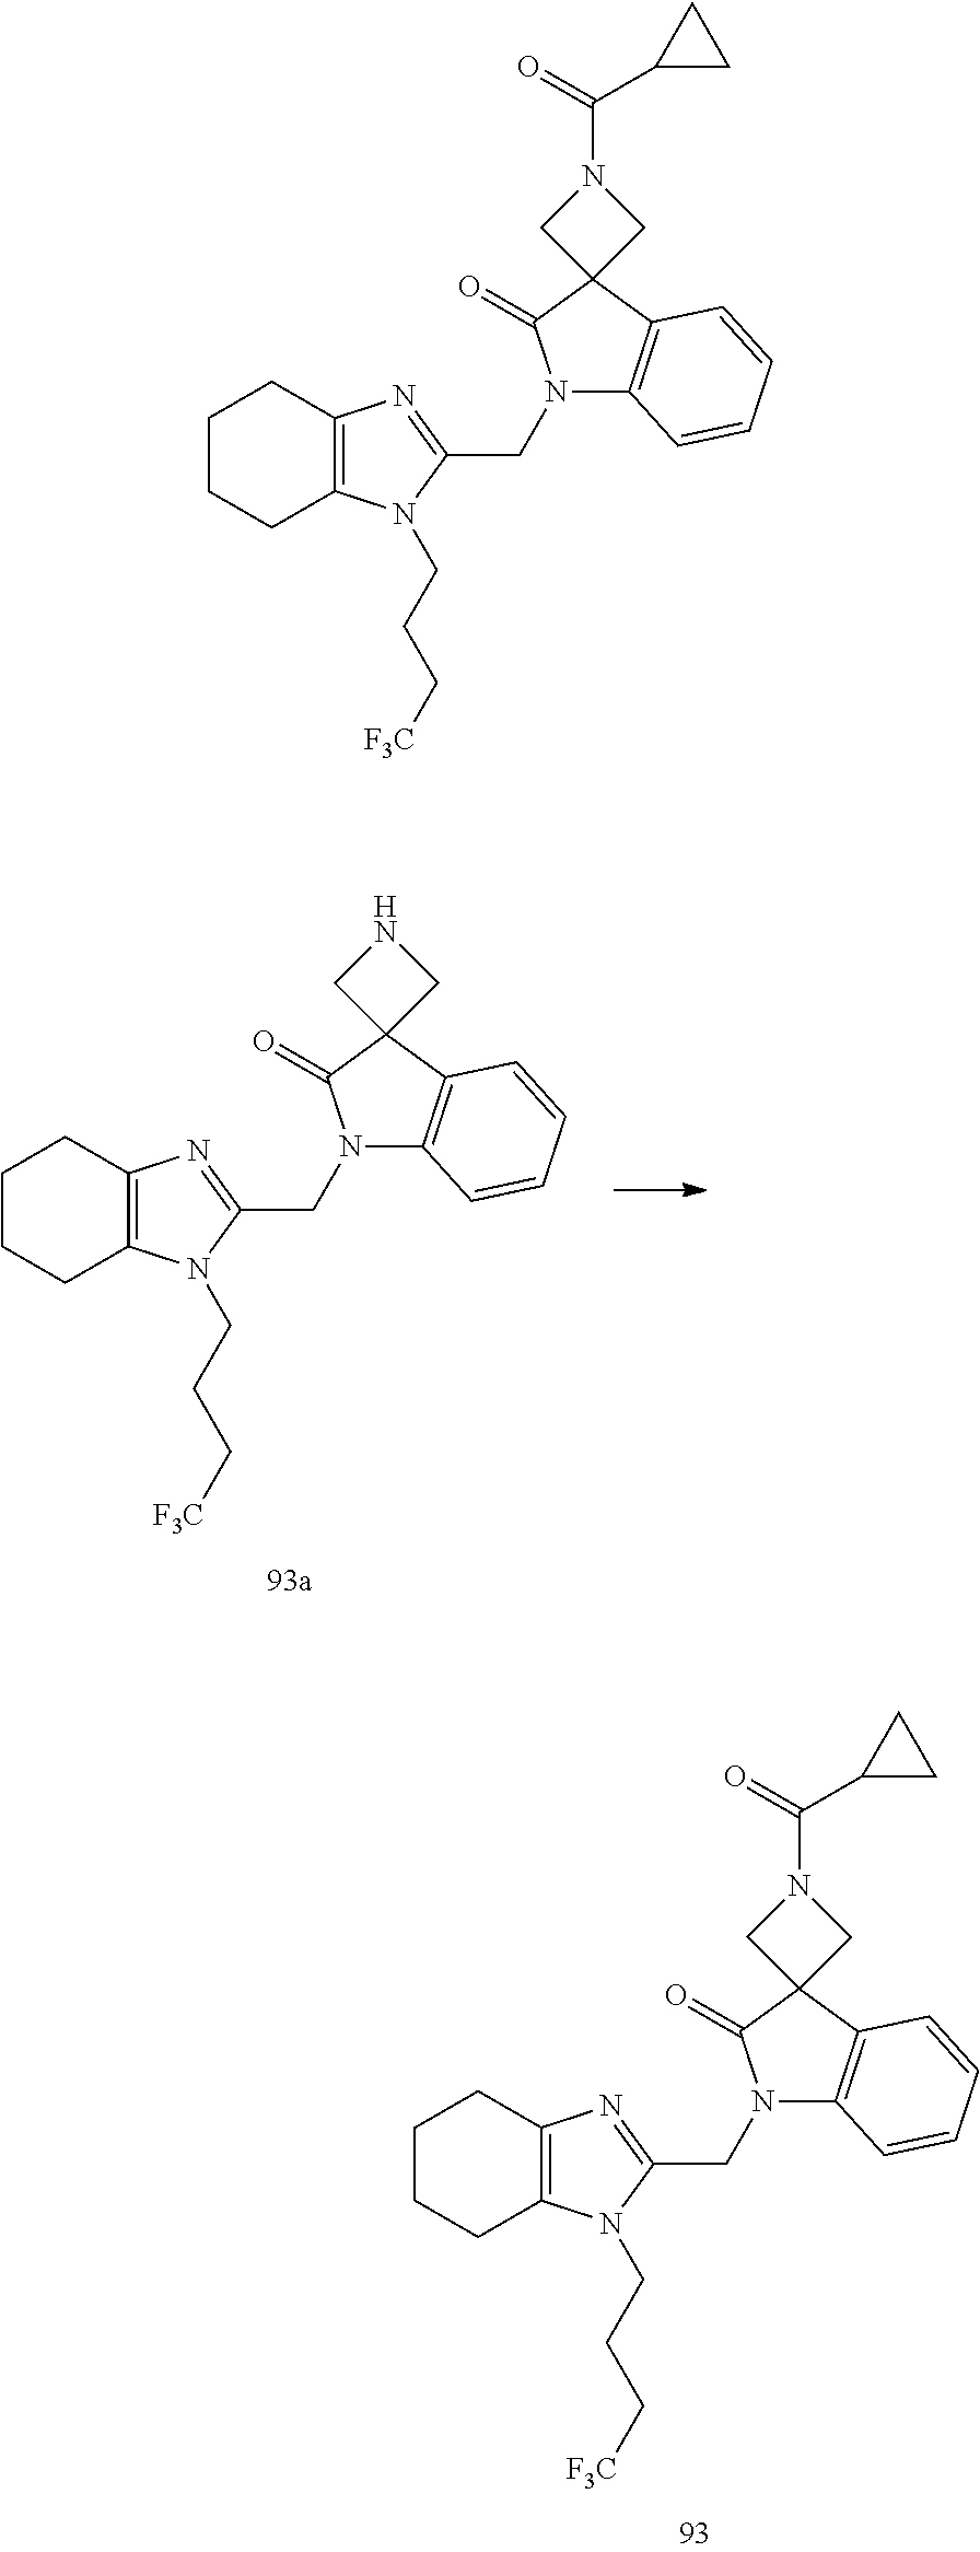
C1CCC2=C(C1)N=C(CN1C3=C(C4(C1=O)CNC4)C=CC=C3)N2CCC[F3C].C1CCC2=C(C1)N=C(CN1C3=C(C4(C1=O)CN(C(=O)C1CC1)C4)C=CC=C3)N2CCC[F3C].C1CCC2=C(C1)N=C(CN1C3=C(C4(C1=O)CN(C(=O)C1CC1)C4)C=CC=C3)N2CCC[F3C]
